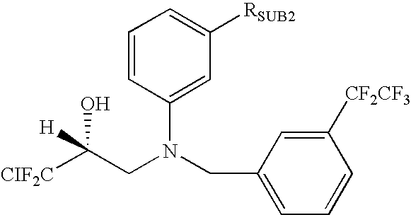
[CIF2C]C(CN(CC1=CC=CC([CF2CF3])=C1)C1=CC([RSUB2])=CC=C1)(O)[H]
